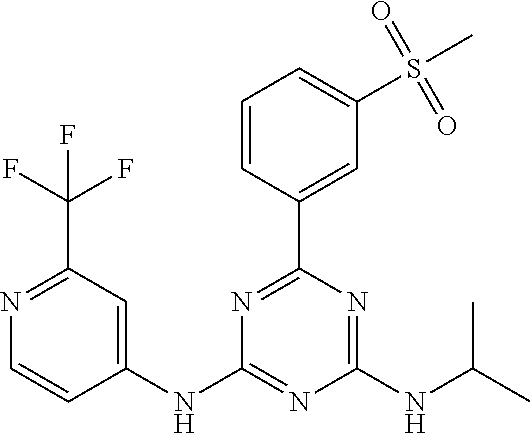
C1=CC(C2=NC(NC3=CC(C(F)(F)F)=NC=C3)=NC(NC(C)C)=N2)=CC(S(C)(=O)=O)=C1
